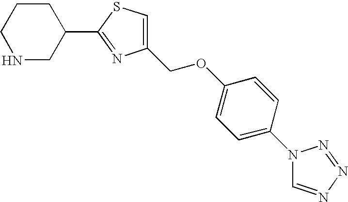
C1NCC(C2=NC(COC3=CC=C(N4C=NN=N4)C=C3)=CS2)CC1
